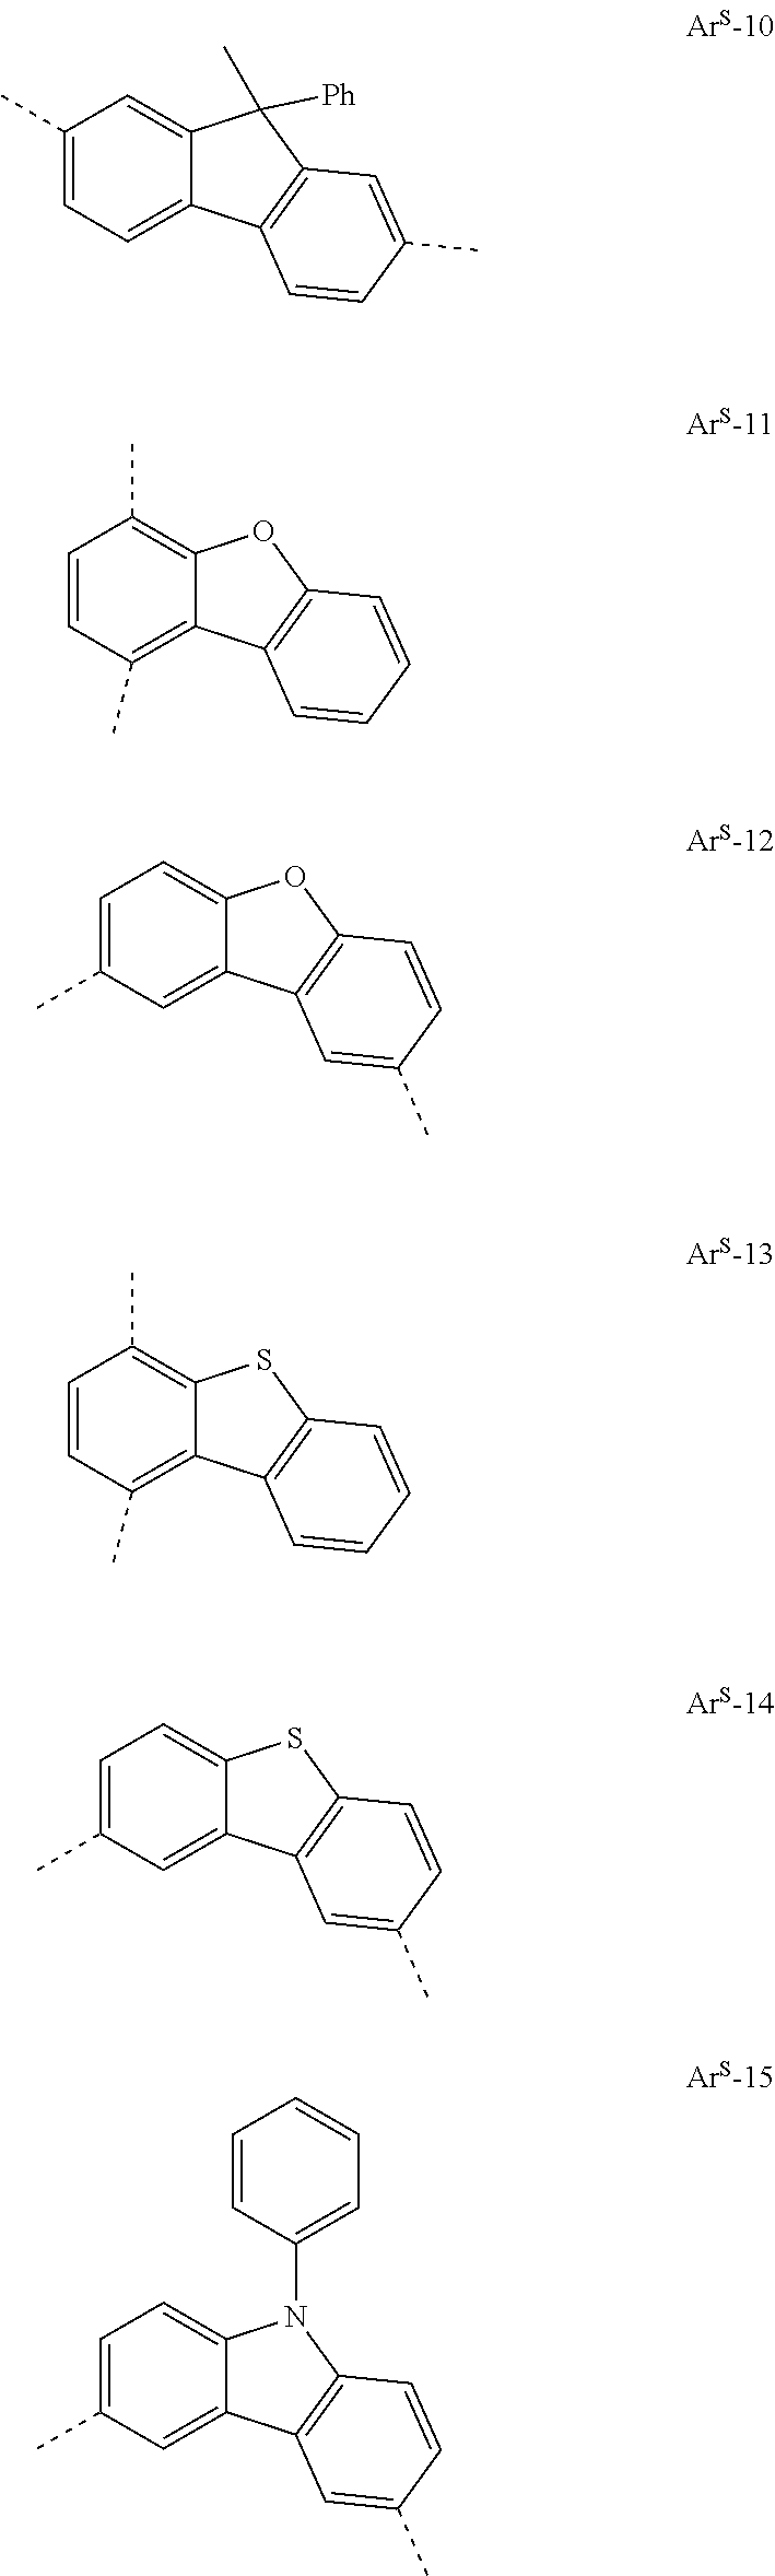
C1(C)=CC=C2C(=C1)C([Ph])(C)C1=C2C=CC(C)=C1.C1=CC(C)=C2C(=C1C)OC1=C2C=CC=C1.C1=C(C)C=C2C(=C1)OC1=C2C=C(C)C=C1.C1=CC(C)=C2C(=C1C)SC1=C2C=CC=C1.C1=C(C)C=C2C(=C1)SC1=C2C=C(C)C=C1.C1=C(C)C=C2C(=C1)N(C1=CC=CC=C1)C1=C2C=C(C)C=C1
